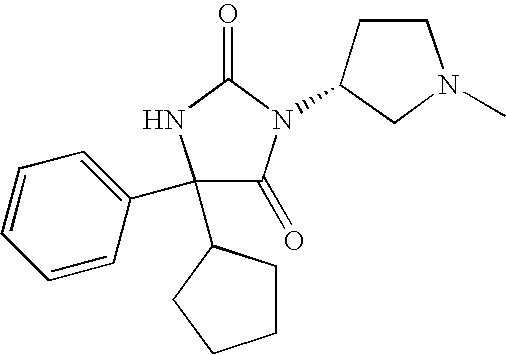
C1(C2CCCC2)(C2=CC=CC=C2)C(=O)N(C2CN(C)CC2)C(=O)N1
